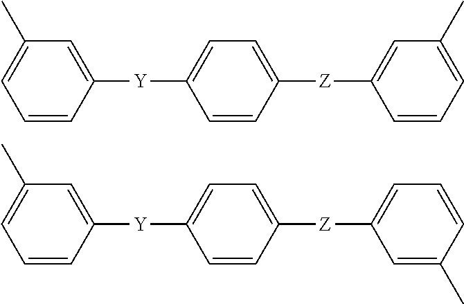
C1=CC([Y]C2=CC=C([Z]C3=CC(C)=CC=C3)C=C2)=CC(C)=C1.C1=CC([Y]C2=CC=C([Z]C3=CC=CC(C)=C3)C=C2)=CC(C)=C1
